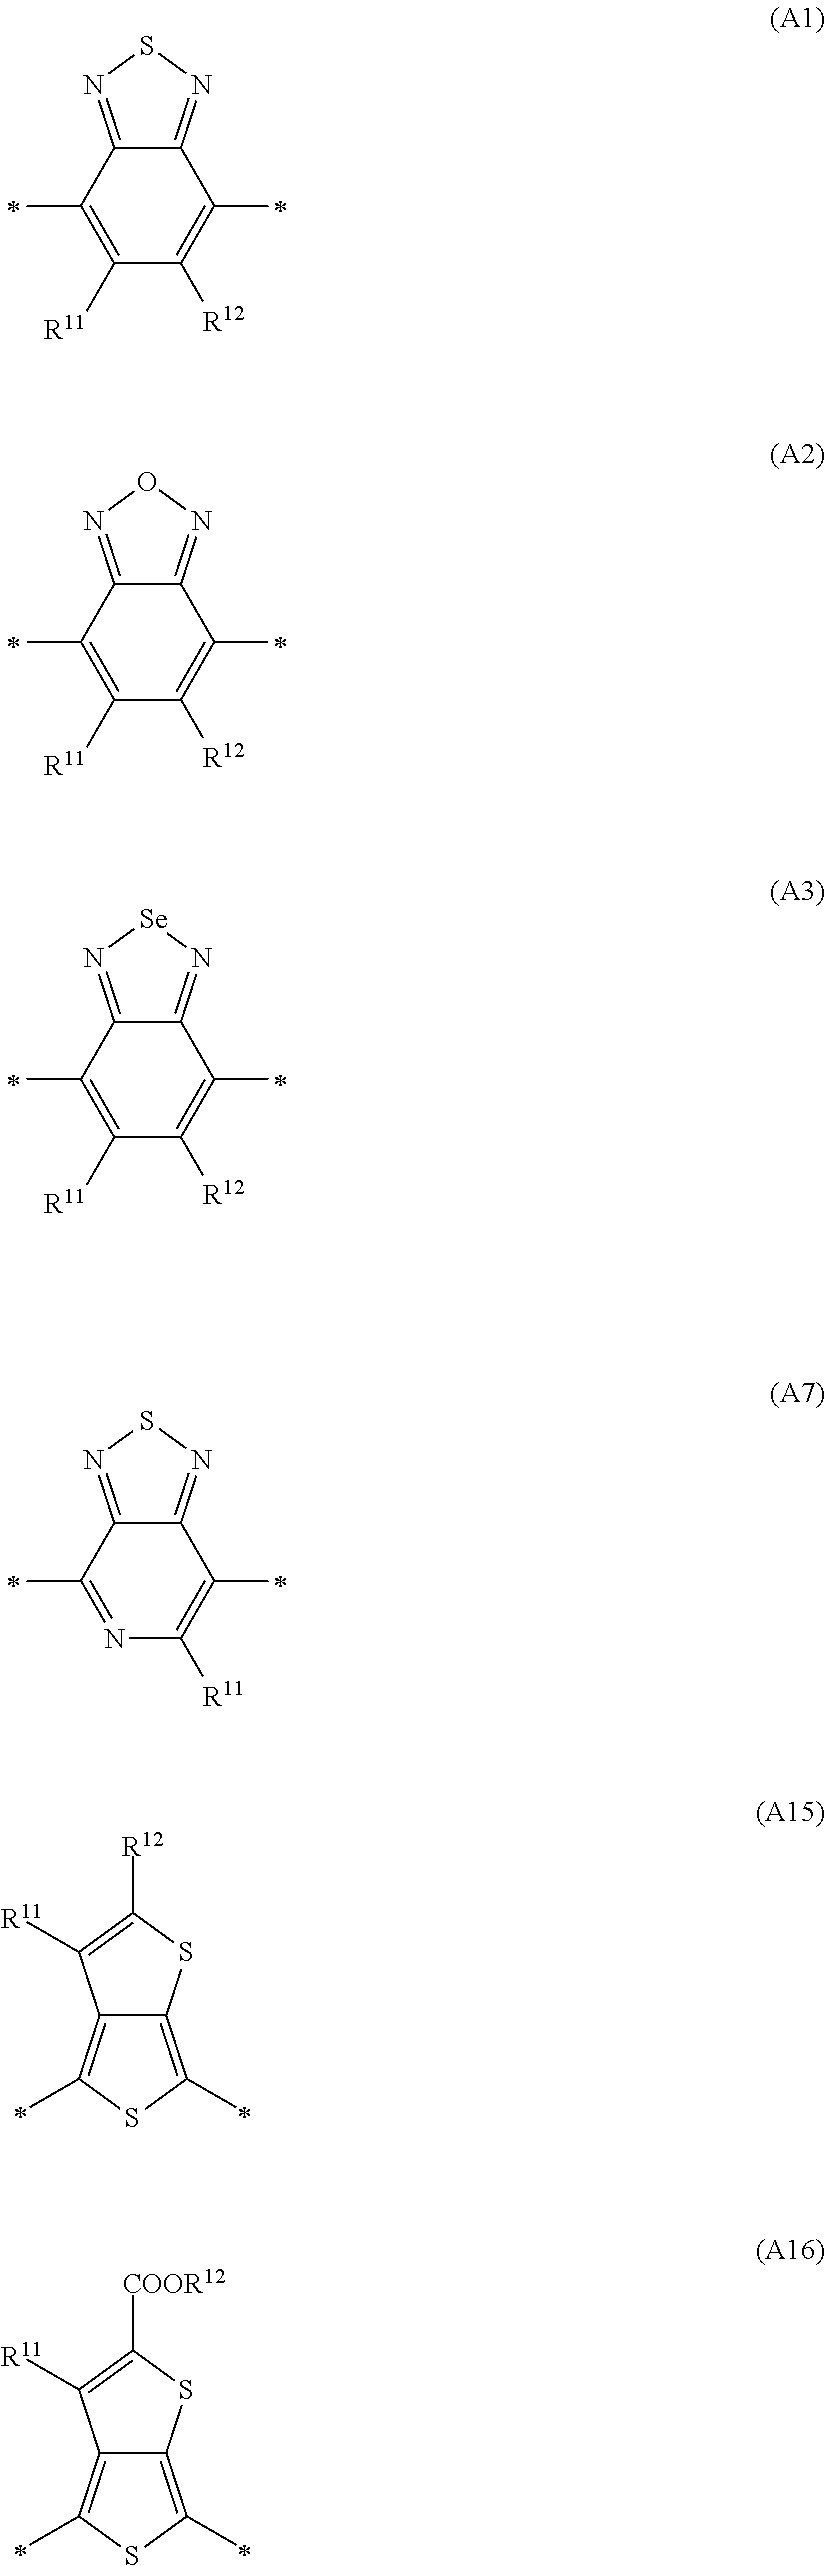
C12=NSN=C1C(C)=C([R11])C([R12])=C2C.C12=NON=C1C(C)=C([R11])C([R12])=C2C.C12=N[Se]N=C1C(C)=C([R11])C([R12])=C2C.C12=NSN=C1C(C)=NC([R11])=C2C.C12=C(C)SC(C)=C1C([R11])=C([R12])S2.C12=C(C)SC(C)=C1C([R11])=C([COOR12])S2
